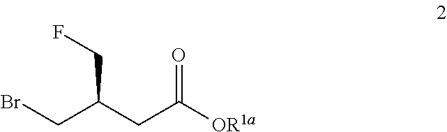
BrCC(CC([OR1a])=O)CF
